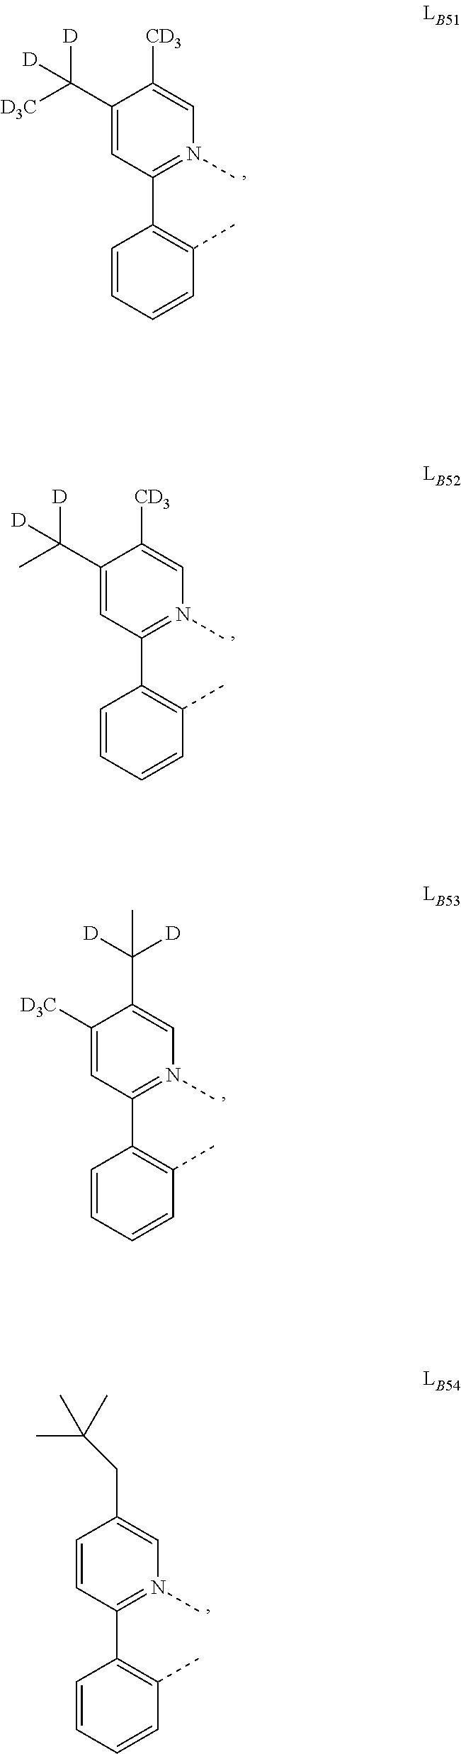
C1(C([D3C])([D])[D])=CC(C2=C(C)C=CC=C2)=N(C)C=C1[CD3].C1(C(C)([D])[D])=CC(C2=C(C)C=CC=C2)=N(C)C=C1[CD3].C1([D3C])=CC(C2=C(C)C=CC=C2)=N(C)C=C1C([D])([D])C.C1=CC(C2=C(C)C=CC=C2)=N(C)C=C1CC(C)(C)C
